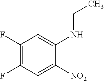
C1(F)=C(F)C=C([NO2])C(NCC)=C1
